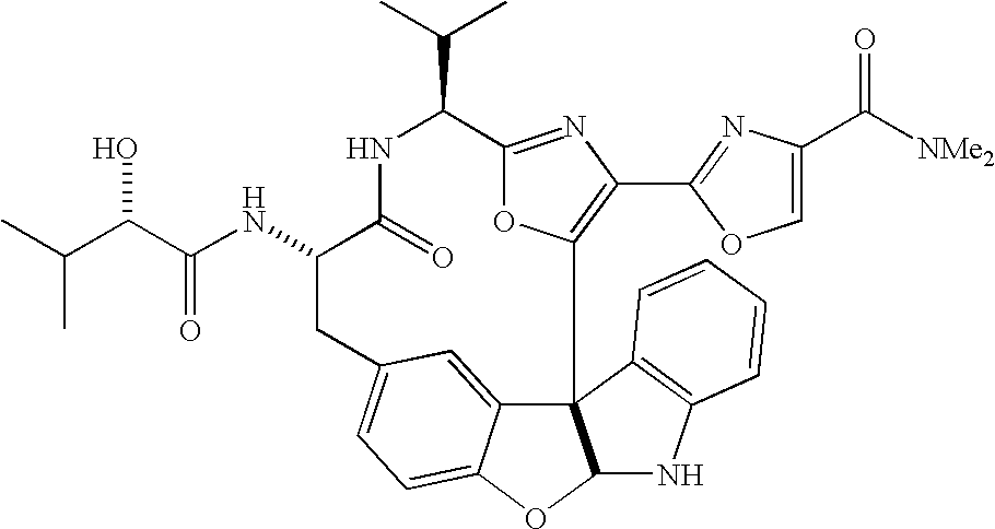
C123C4=CC(=CC=C4OC1NC1=C2C=CC=C1)CC(NC(=O)C(O)C(C)C)C(=O)NC(C(C)C)C1=NC(C2=NC(C([NMe2])=O)=CO2)=C3O1
